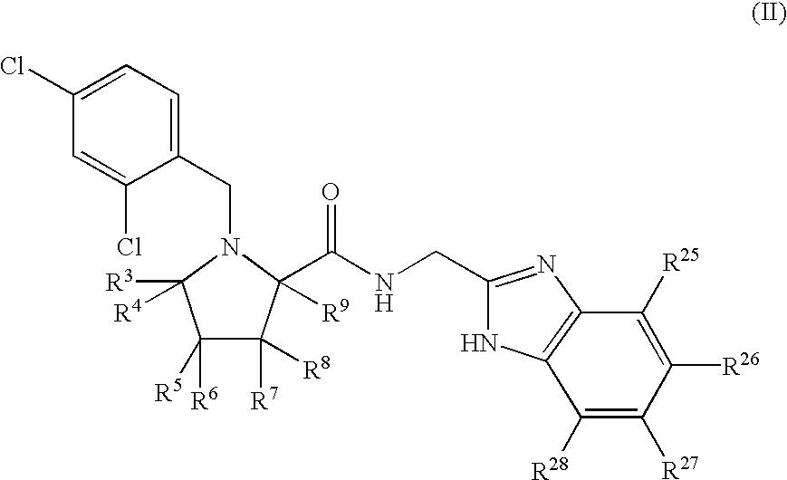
C1(Cl)=CC=C(CN2C(C(NCC3=NC4=C(N3)C([R28])=C([R27])C([R26])=C4[R25])=O)([R9])C([R7])([R8])C([R6])([R5])C2([R3])[R4])C(Cl)=C1
